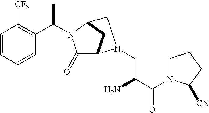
C1=CC=CC(C(N2C(=O)C3CC2CN3CC(C(N2CCCC2[CN])=O)N)C)=C1[CF3]
